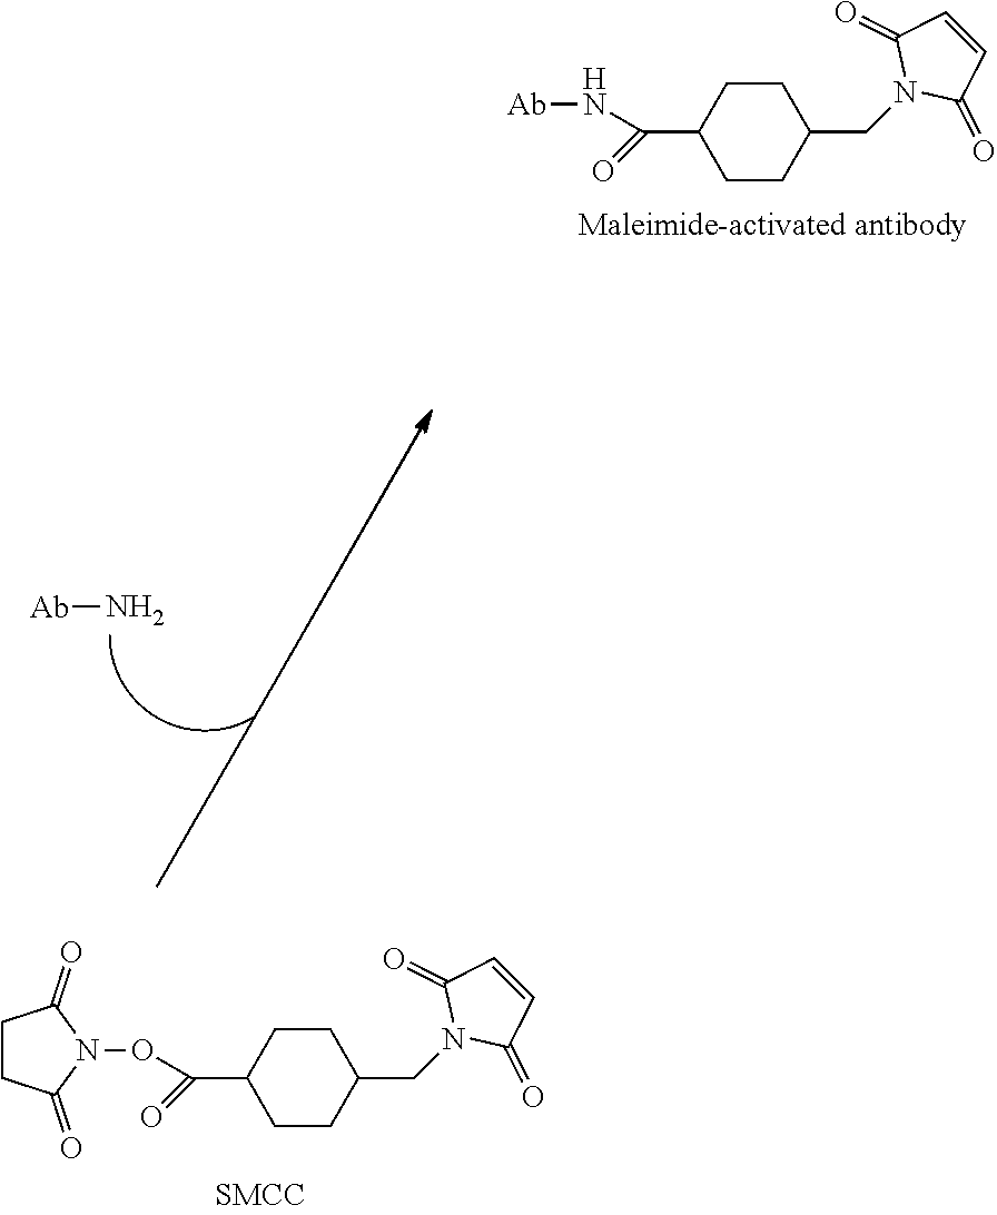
C1CC(CN2C(=O)C=CC2=O)CCC1C(=O)N[Ab].[Ab]N.C1CC(CN2C(=O)C=CC2=O)CCC1C(=O)ON1C(=O)CCC1=O
